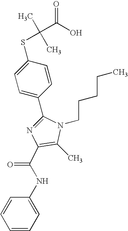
C1(C2=CC=C(SC(C)(C)C(O)=O)C=C2)=NC(C(NC2=CC=CC=C2)=O)=C(C)N1CCCCC
